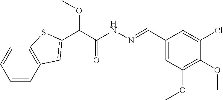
C(C(NN=CC1=CC(OC)=C(OC)C(Cl)=C1)=O)(OC)C1=CC2=C(C=CC=C2)S1
